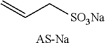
C=CC[SO3Na].[AS-Na]
